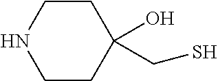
C1CC(O)(CS)CCN1
